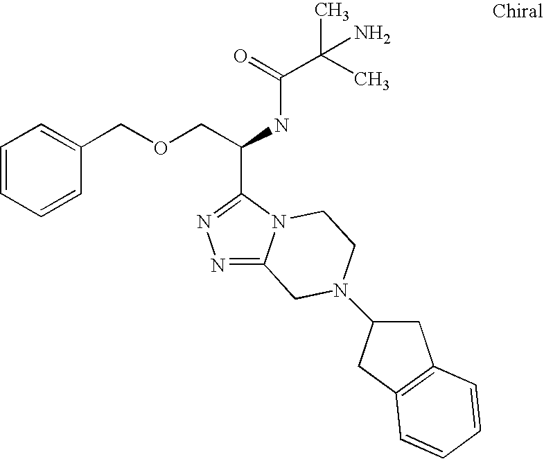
N1=C2N(C(C(COCC3=CC=CC=C3)NC(C(C)(C)N)=O)=N1)CCN(C1CC3=C(C1)C=CC=C3)C2
